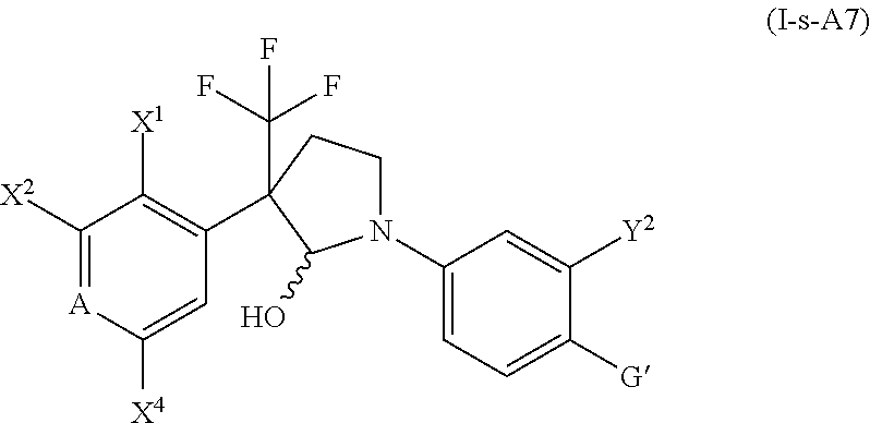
C1([X2])=[A]C([X4])=CC(C2(C(F)(F)F)CCN(C3=CC=C([G])C([Y2])=C3)C2O)=C1[X1]
